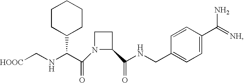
[HOOC]CNC(C(N1C(C(NCC2=CC=C(C(=[NH])N)C=C2)=O)CC1)=O)C1CCCCC1
